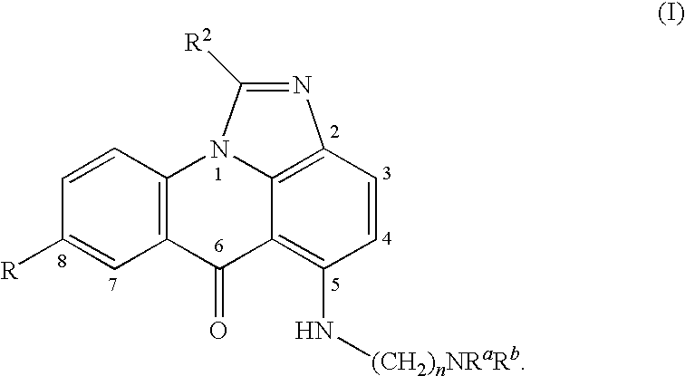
C12=C(C=CC([R])=C1)N1C3=C(C=CC(N[(CH2)nNRaRb])=C3C2=O)N=C1[R2]
